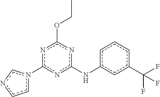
n1(-c2nc(Nc3cccc(C(F)(F)F)c3)nc(OCC)n2)ccnc1
